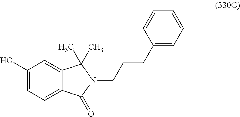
C12=CC(O)=CC=C1C(=O)N(CCCC1=CC=CC=C1)C2(C)C
